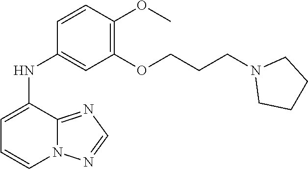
N(C1=CC(OCCCN2CCCC2)=C(OC)C=C1)C1=CC=CN2C1=NC=N2
